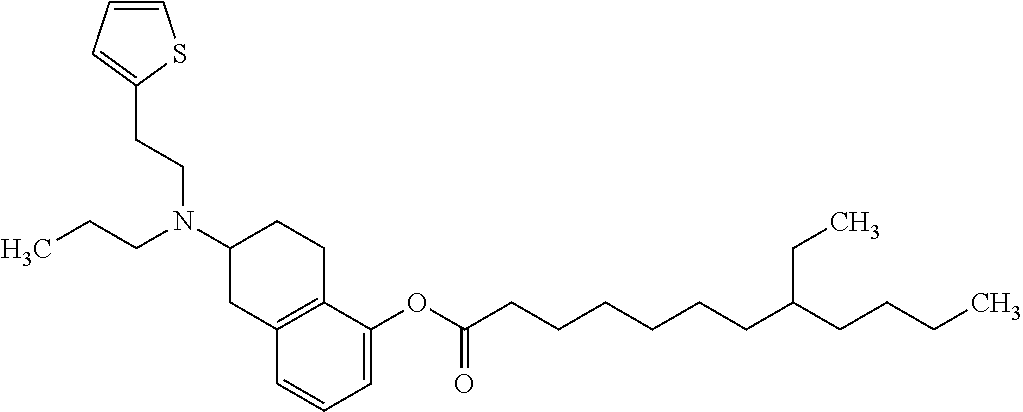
C12=C(CCC(N(CCC)CCC3=CC=CS3)C1)C(OC(CCCCCCC(CCCC)CC)=O)=CC=C2
